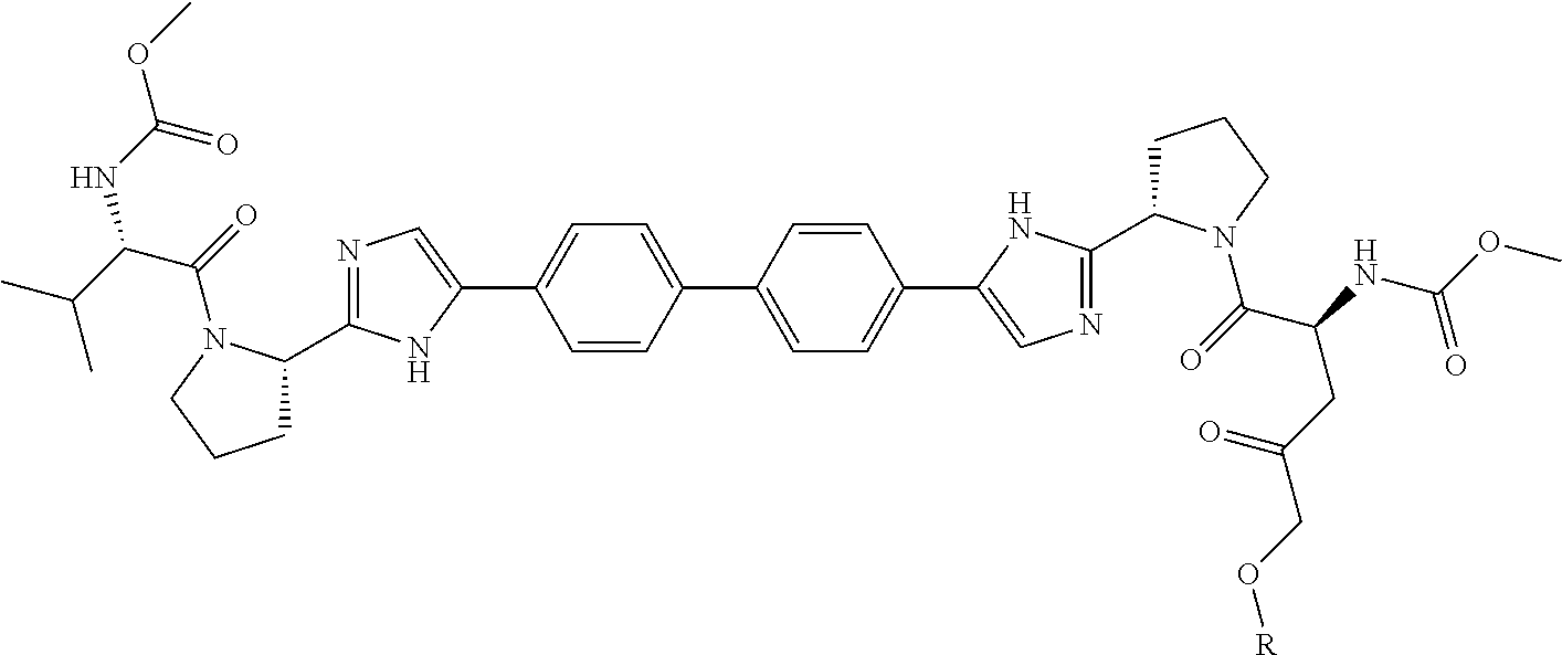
C1=CC(C2=CC=C(C3=CN=C(C4CCCN4C(=O)C(NC(OC)=O)CC(CO[R])=O)N3)C=C2)=CC=C1C1=CN=C(C2CCCN2C(=O)C(C(C)C)NC(OC)=O)N1
